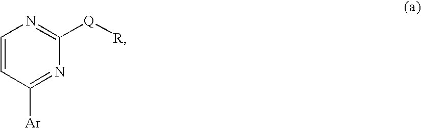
C1=CC([Ar])=NC([Q][R])=N1
